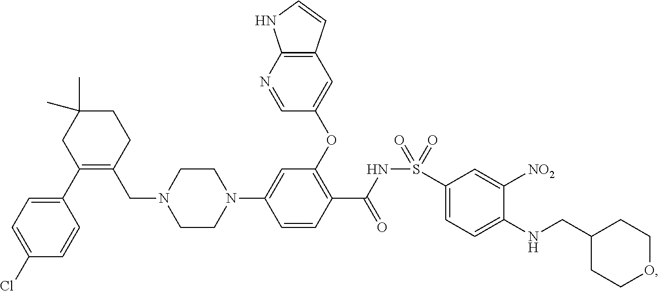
C1(C2=C(CN3CCN(C4=CC(OC5=CC6=C(N=C5)NC=C6)=C(C(=O)NS(C5=CC=C(NCC6CCOCC6)C([NO2])=C5)(=O)=O)C=C4)CC3)CCC(C)(C)C2)=CC=C(Cl)C=C1
